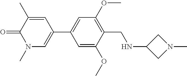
C1=C(OC)C(CNC2CN(C)C2)=C(OC)C=C1C1=CN(C)C(=O)C(C)=C1
